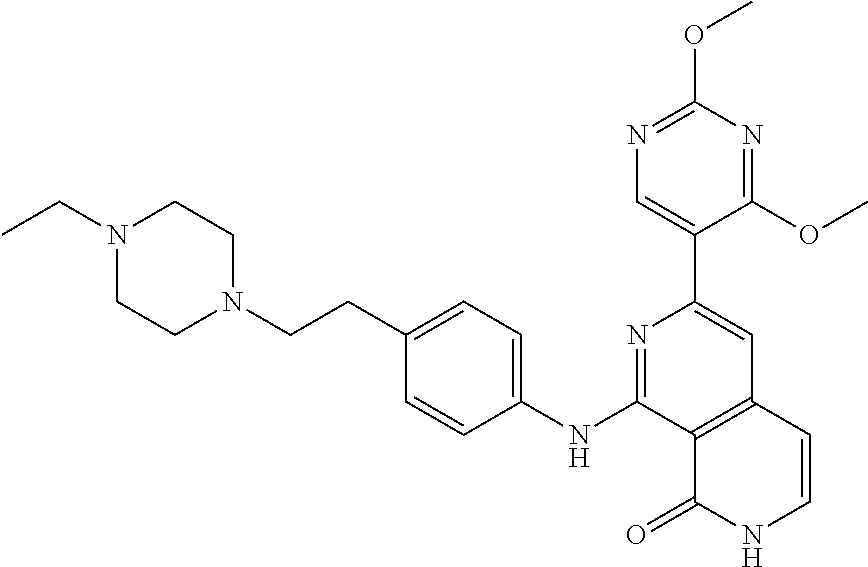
N1=C(NC2=CC=C(CCN3CCN(CC)CC3)C=C2)C2=C(C=C1C1=CN=C(OC)N=C1OC)C=CNC2=O
